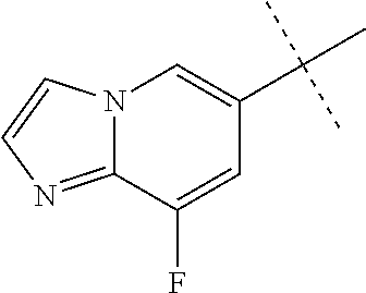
C12=NC=CN1C=C(C(C)(C)C)C=C2F
